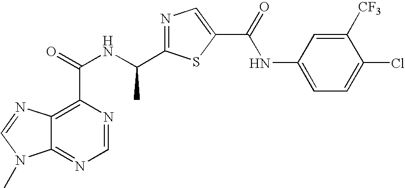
C12=NC=NC(C(=O)NC(C3=NC=C(C(=O)NC4=CC=C(Cl)C([CF3])=C4)S3)C)=C1N=CN2C
